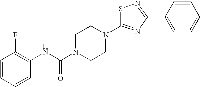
S1C(N2CCN(C(NC3=C(F)C=CC=C3)=O)CC2)=NC(C2=CC=CC=C2)=N1
